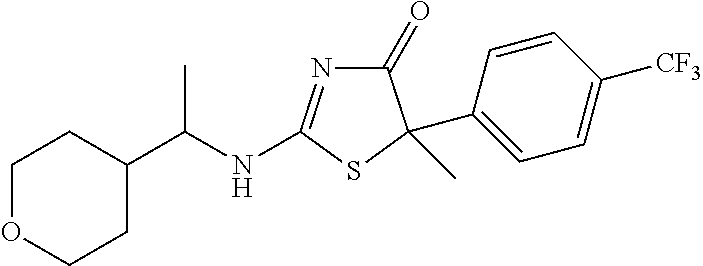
C1(=O)N=C(NC(C2CCOCC2)C)SC1(C1=CC=C([CF3])C=C1)C
